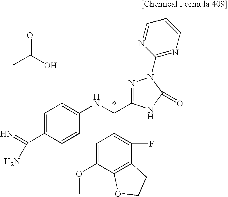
CC(O)=O.C1(C(N)=N)=CC=C(NC(C2=C(F)C3=C(C(OC)=C2)OCC3)C2=NN(C3=NC=CC=N3)C(=O)N2)C=C1
